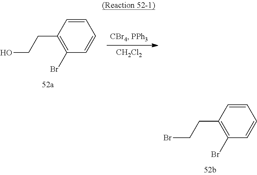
C1=CC(CCBr)=C(Br)C=C1.[CH2Cl2].C1=CC(CCO)=C(Br)C=C1
